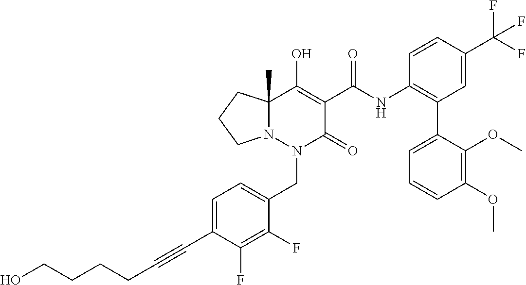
C1=C(C#CCCCCO)C(F)=C(F)C(CN2C(=O)C(C(=O)NC3=C(C4=CC=CC(OC)=C4OC)C=C(C(F)(F)F)C=C3)=C(O)C3(C)N2CCC3)=C1
